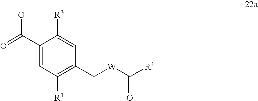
C1(C(=O)[G])=CC([R1])=C(C[W]C([R4])=O)C=C1[R3]
